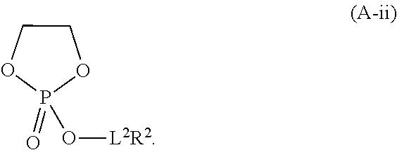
O1P(=O)(O[L2R2])OCC1
